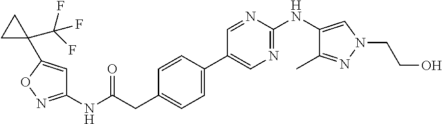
C1(NC(=O)CC2=CC=C(C3=CN=C(NC4=CN(CCO)N=C4C)N=C3)C=C2)=NOC(C2(C(F)(F)F)CC2)=C1
